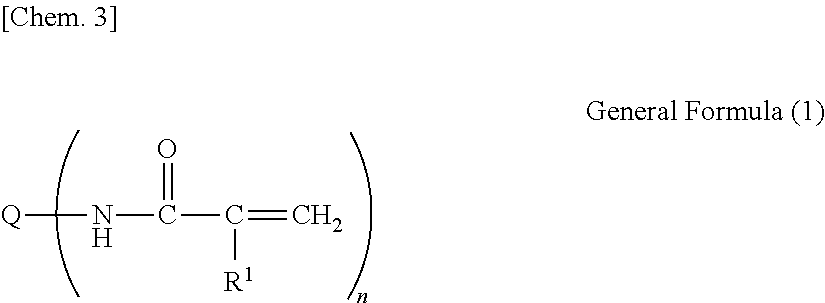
[Q]NC(=O)C(=C)[R1]
